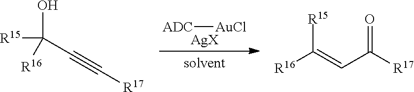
[ADC][AuCl].[AgX].C(=CC([R17])=O)([R16])[R15].C([R17])#CC([R15])(O)[R16]
